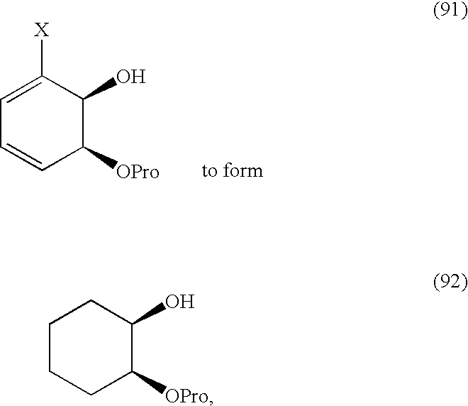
C1CCC([OPro])C(O)C1.C1=C([X])C(O)C([OPro])C=C1
